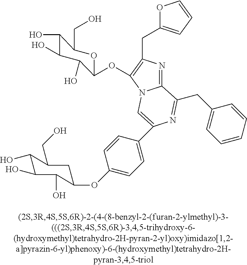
C1(O)C(O)C(O)C(OC2=C(CC3=CC=CO3)N=C3N2C=C(C2=CC=C(OC4C(O)C(O)C(O)C(CO)C4)C=C2)N=C3CC2=CC=CC=C2)OC1CO
